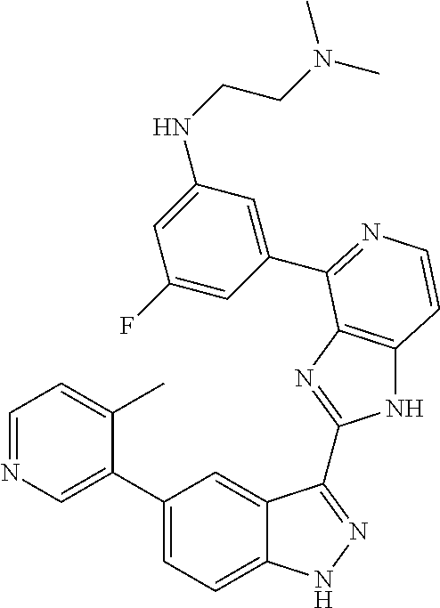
C1(C2=CN=CC=C2C)=CC=C2C(=C1)C(C1=NC3=C(N1)C=CN=C3C1=CC(NCCN(C)C)=CC(F)=C1)=NN2
